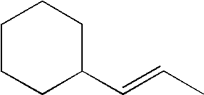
C1(C=CC)CCCCC1
